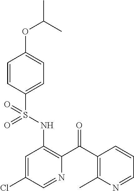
C1=CC(S(NC2=C(C(C3=C(C)N=CC=C3)=O)N=CC(Cl)=C2)(=O)=O)=CC=C1OC(C)C
